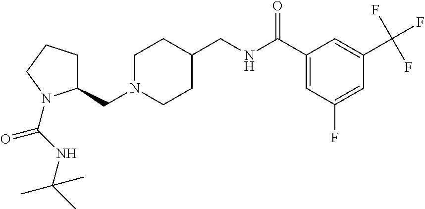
C(N1CCC(CNC(C2=CC(F)=CC(C(F)(F)F)=C2)=O)CC1)C1CCCN1C(NC(C)(C)C)=O
